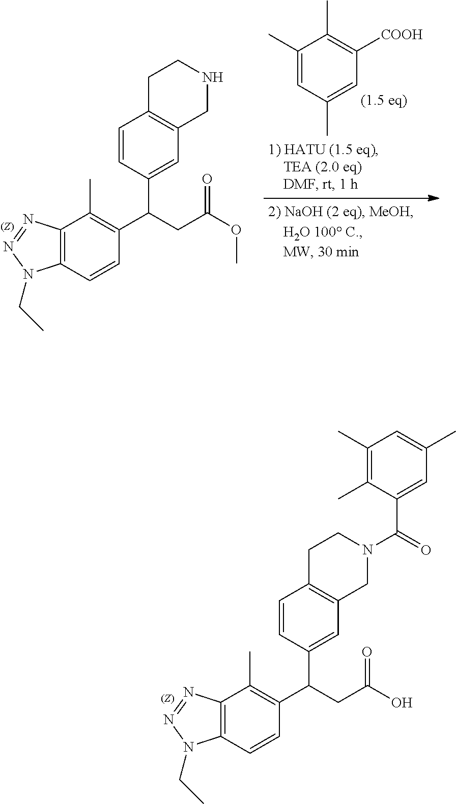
C1=CC(C(CC(O)=O)C2=C(C)C3=C(C=C2)N(CC)N=N3)=CC2=C1CCN(C(=O)C1=CC(C)=CC(C)=C1C)C2.C1=CC(C(CC(OC)=O)C2=C(C)C3=C(C=C2)N(CC)N=N3)=CC2=C1CCNC2.C1(C)=CC(C)=CC([COOH])=C1C
